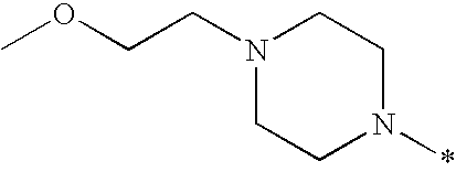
COCCN1CCN(*)CC1
